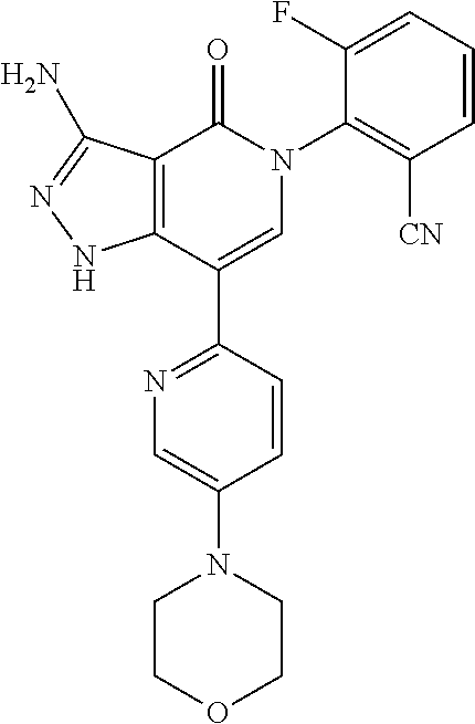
C12=C(C(C3=NC=C(N4CCOCC4)C=C3)=CN(C3=C([CN])C=CC=C3F)C1=O)NN=C2N
